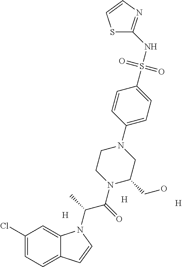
C1(Cl)=CC=C2C(=C1)N(C(C)C(=O)N1CCN(C3=CC=C(S(NC4=NC=CS4)(=O)=O)C=C3)CC1CO)C=C2.[H].[H].[H]
